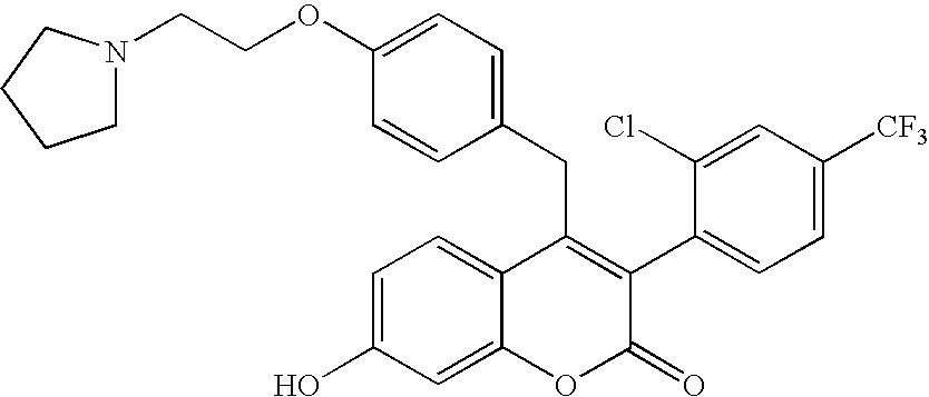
C(COC1=CC=C(CC2=C(C3=CC=C([CF3])C=C3Cl)C(=O)OC3=CC(O)=CC=C23)C=C1)N1CCCC1
